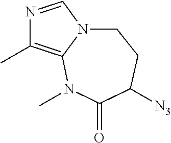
N1=CN2CCC([N3])C(=O)N(C)C2=C1C
